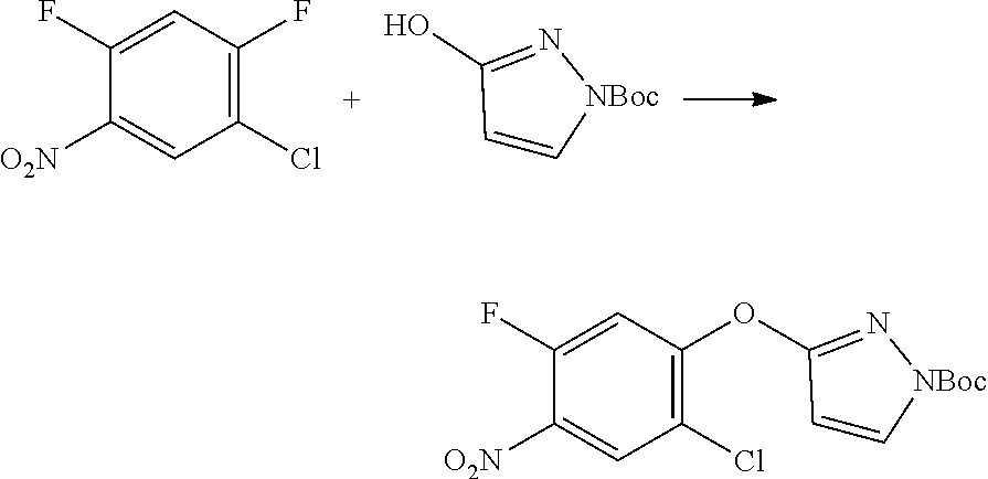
C1(Cl)=C(F)C=C(F)C([O2N])=C1.C1=C[NBoc]N=C1O.C1(Cl)=C(OC2=N[NBoc]C=C2)C=C(F)C([O2N])=C1
